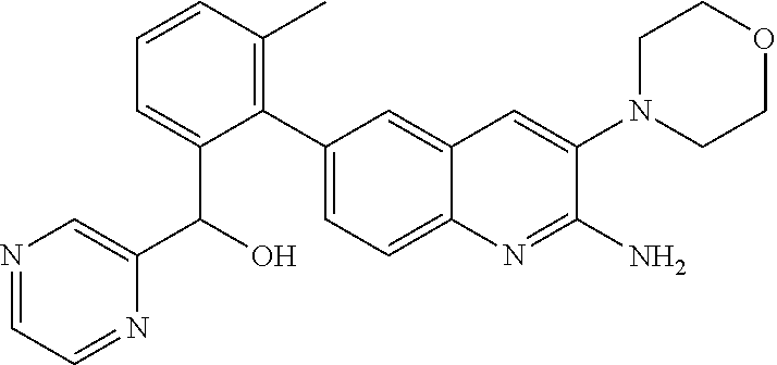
C1(C2=CC=C3C(=C2)C=C(N2CCOCC2)C(N)=N3)=C(C)C=CC=C1C(C1=CN=CC=N1)O
